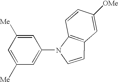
C1=C([Me])C=C(N2C=CC3=C2C=CC([OMe])=C3)C=C1[Me]
